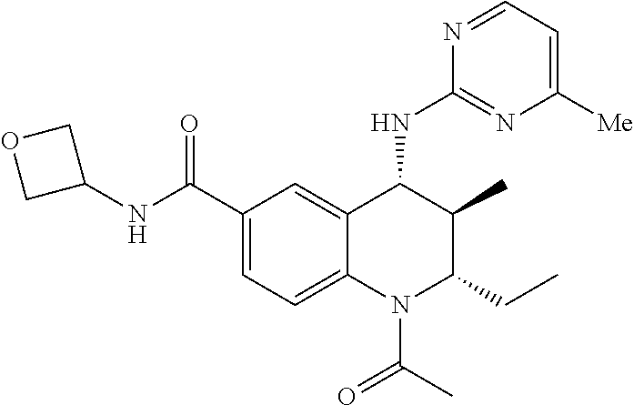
C1(C(NC2COC2)=O)=CC=C2C(=C1)C(NC1=NC([Me])=CC=N1)C(C)C(CC)N2C(C)=O
